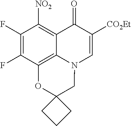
C1(F)=C(F)C2=C3C(=C1[NO2])C(=O)C([CO2Et])=CN3CC1(O2)CCC1
